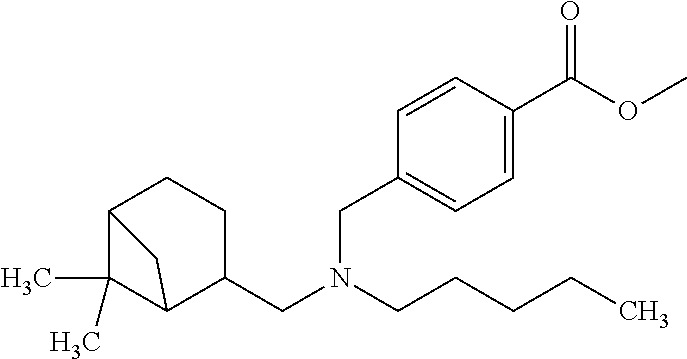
C12C(C)(C)C(C(CN(CCCCC)CC3=CC=C(C(OC)=O)C=C3)CC1)C2
